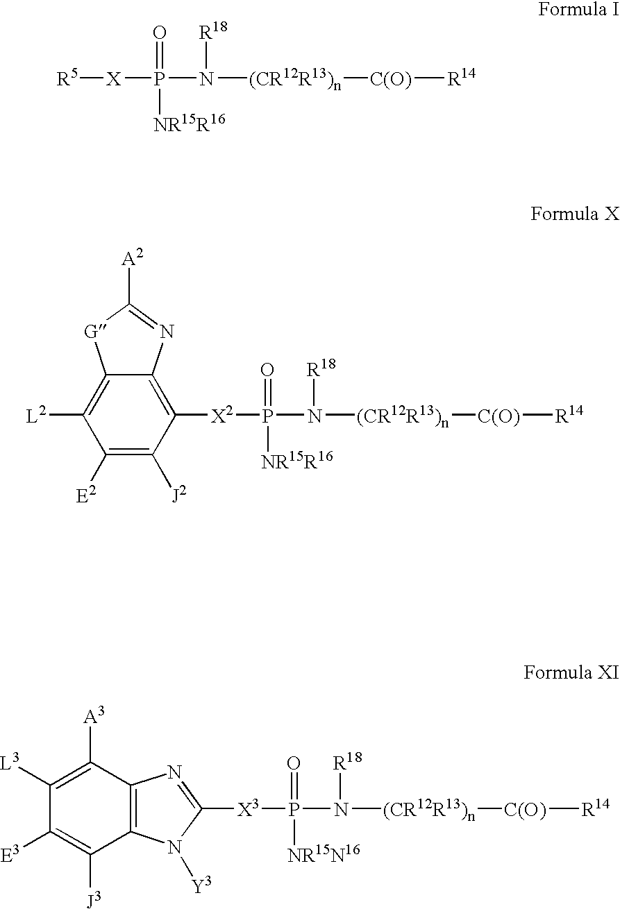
[R5][X]P(=O)([NR15R16])N([R18])[(CR12R13)n][C(O)][R14].[X2](P(=O)([NR15R16])N([R18])[(CR12R13)n][C(O)][R14])C1=C2C(=C([L2])C([E2])=C1[J2])[G]C([A2])=N2.[X3](P(=O)([NR15N16])N([R18])[(CR12R13)n][C(O)][R14])C1=NC2=C(C([J3])=C([E3])C([L3])=C2[A3])N1[Y3]
